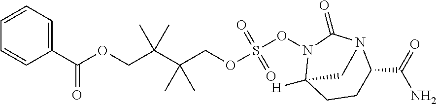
C(COS(ON1C2([H])CCC(C(N)=O)N(C1=O)C2)(=O)=O)(C)(C)C(C)(C)COC(=O)C1=CC=CC=C1
